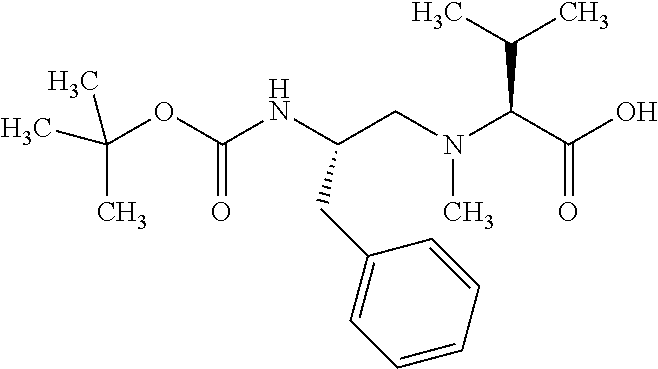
CC(OC(NC(CN(C(C(O)=O)C(C)C)C)CC1=CC=CC=C1)=O)(C)C
